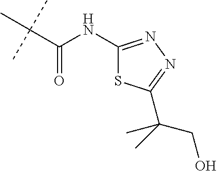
C(C(C)(C)C)(=O)NC1=NN=C(C(C)(CO)C)S1
